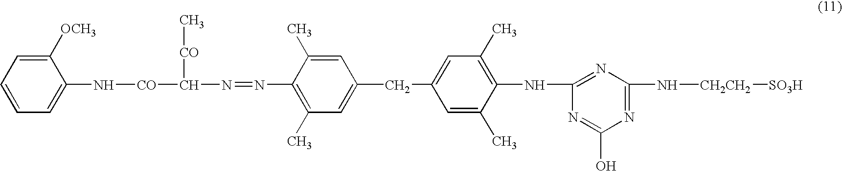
C1=C(C)C(N=NC([CO]C)[CO]NC2=CC=CC=C2[OCH3])=C(C)C=C1CC1=CC(C)=C(NC2=NC(N[CH2CH2][SO3H])=NC(O)=N2)C(C)=C1
